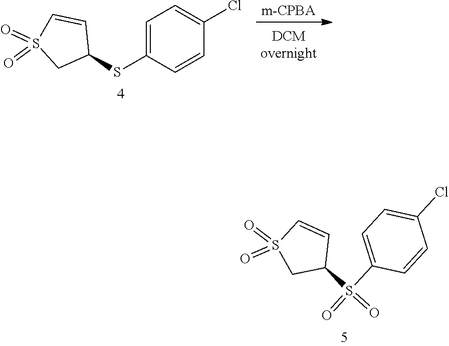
[m-CPBA].C1=C(Cl)C=CC(SC2CS(=O)(=O)C=C2)=C1.O=S(=O)(C1=CC=C(Cl)C=C1)C1CS(=O)(=O)C=C1
